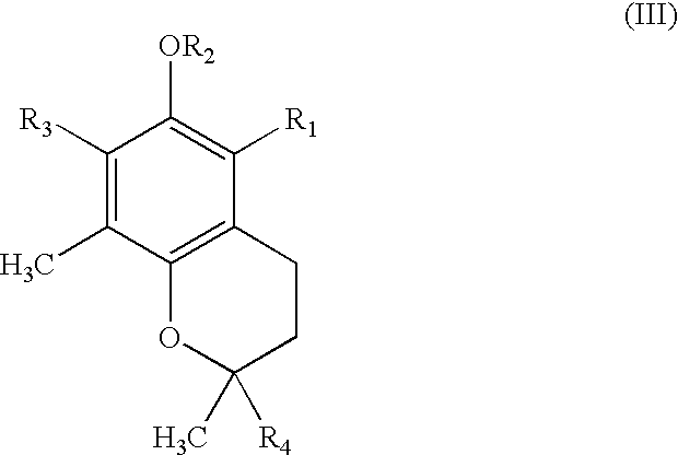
C1([R3])=C(C)C2=C(C([R1])=C1[OR2])CCC(C)([R4])O2
